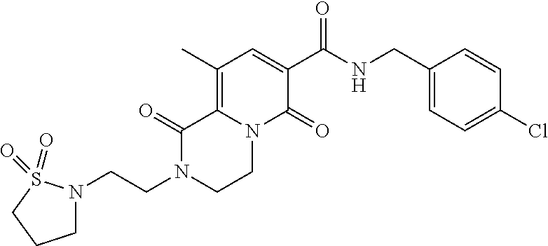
N1(CCN2CCCS2(=O)=O)CCN2C(=C(C)C=C(C(NCC3=CC=C(Cl)C=C3)=O)C2=O)C1=O
